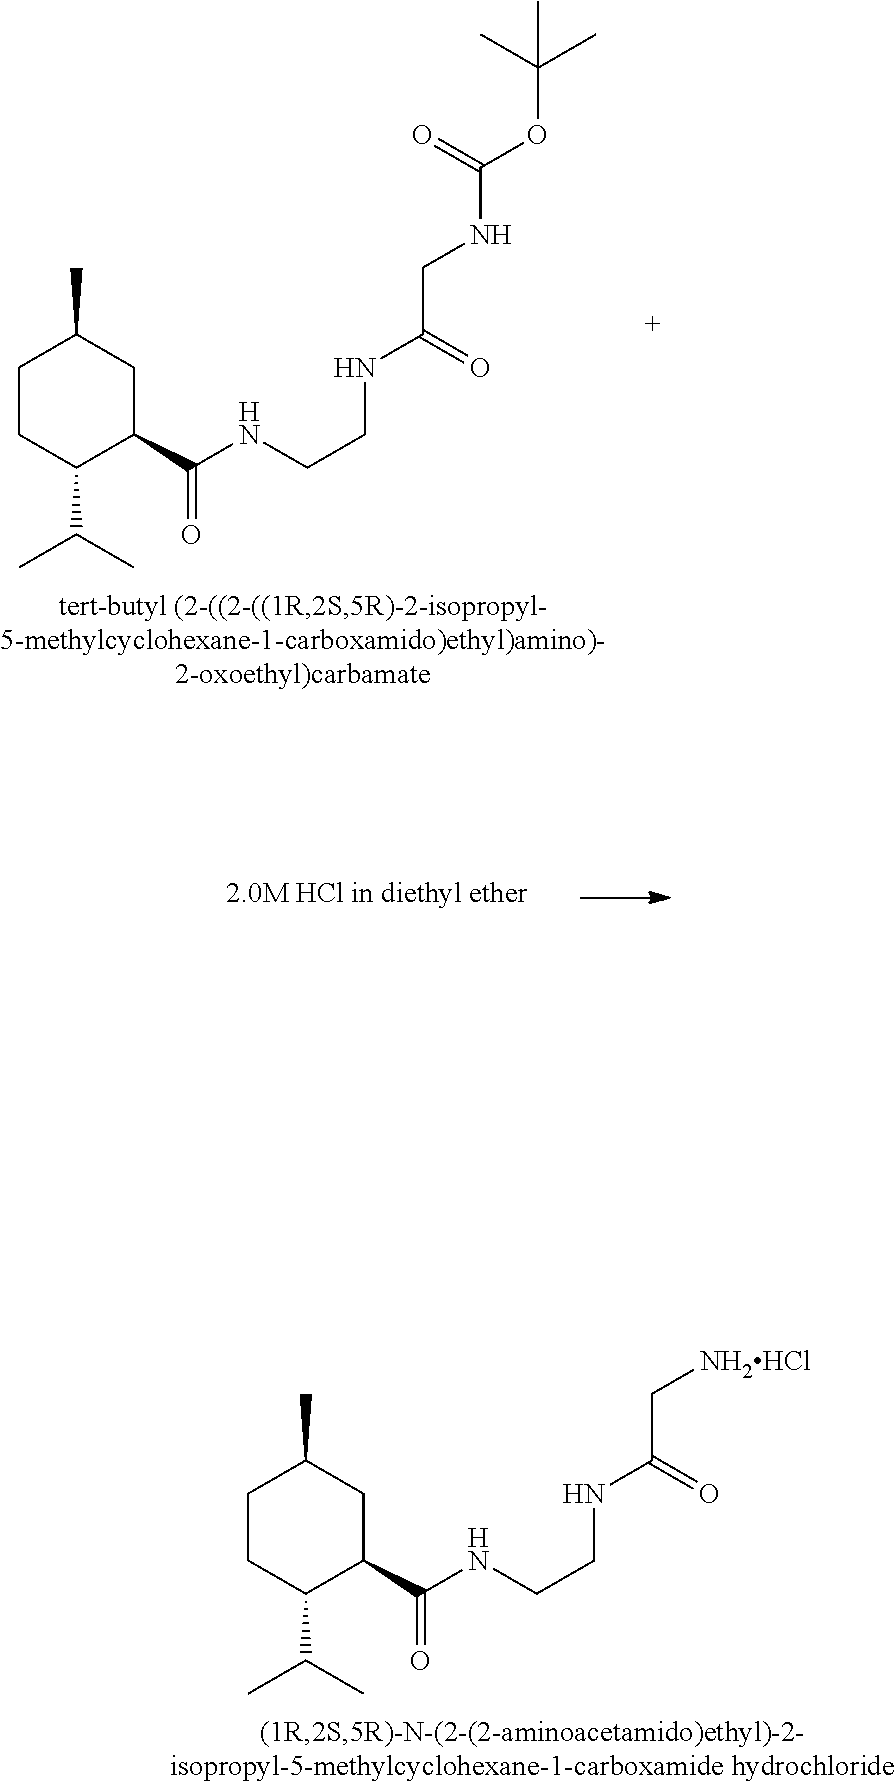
C1CC(C(C)C)C(C(NCCNC(CNC(OC(C)(C)C)=O)=O)=O)CC1C.C1CC(C(C)C)C(C(NCCNC(C[NH2HCl])=O)=O)CC1C
